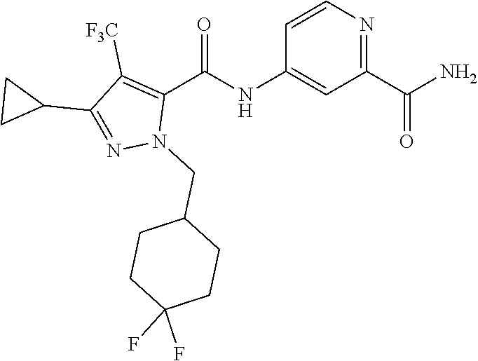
C1=CN=C(C(N)=O)C=C1NC(C1=C([F3C])C(C2CC2)=NN1CC1CCC(F)(F)CC1)=O
